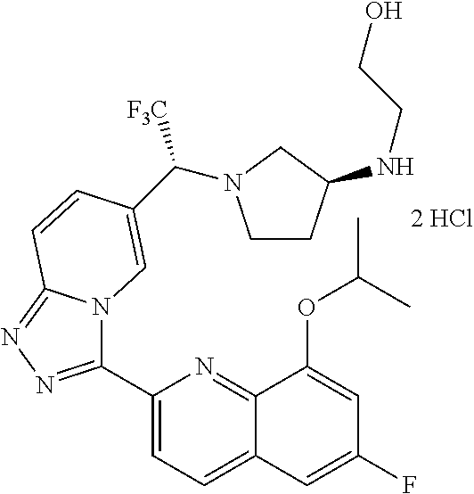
C1(C2=NN=C3N2C=C(C([F3C])N2CCC(NCCO)C2)C=C3)=CC=C2C(=N1)C(OC(C)C)=CC(F)=C2
